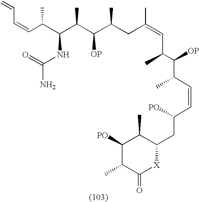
C(=CC(C(C(C(C(CC(=CC(C)C([OP])C(C)C=CC([PO])CC1C(C)C([PO])C(C)C(=O)[X]1)C)C)[OP])C)NC(N)=O)C)C=C
